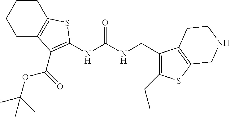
C1C2=C(CCC1)SC(NC(NCC1=C(CC)SC3=C1CCNC3)=O)=C2C(OC(C)(C)C)=O
